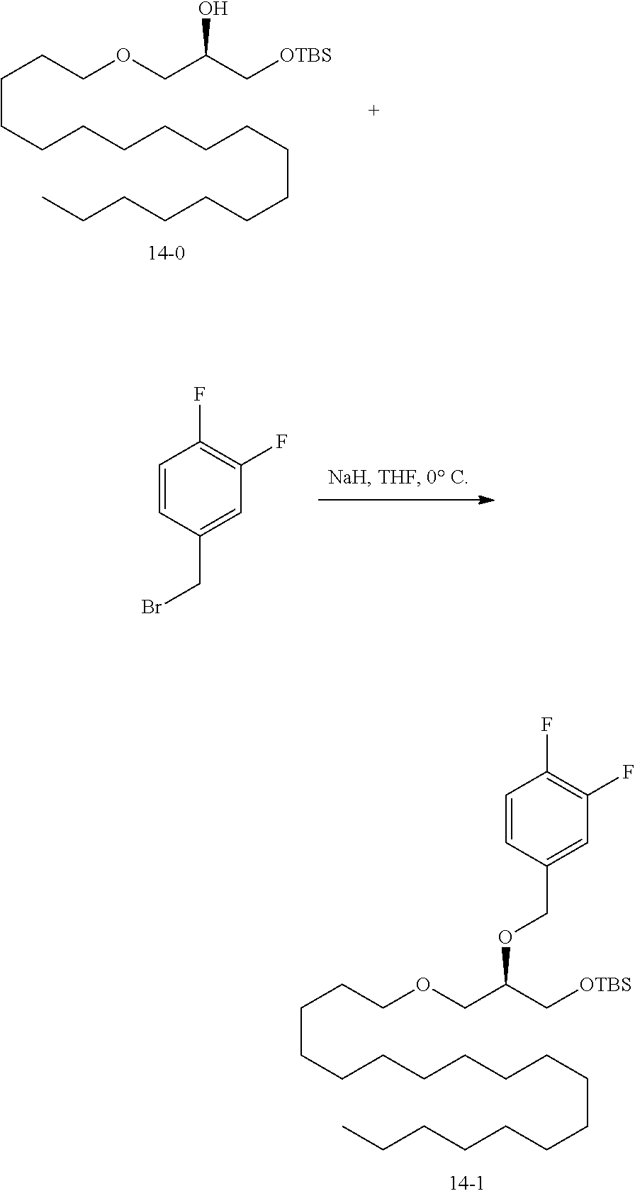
C(CCCCCCCCCCCCC)CCCCOCC(C[OTBS])OCC1=CC(F)=C(F)C=C1.C1=CC(CBr)=CC(F)=C1F.C(CCCCCCCCCCCCC)CCCCOCC(C[OTBS])O
